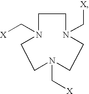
N1(C[X])CCN(C[X])CCN(C[X])CC1
